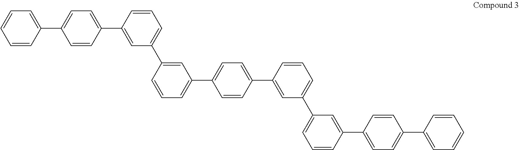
C1=CC(C2=CC=C(C3=CC(C4=CC(C5=CC=C(C6=CC(C7=CC=CC(C8=CC=C(C9=CC=CC=C9)C=C8)=C7)=CC=C6)C=C5)=CC=C4)=CC=C3)C=C2)=CC=C1
